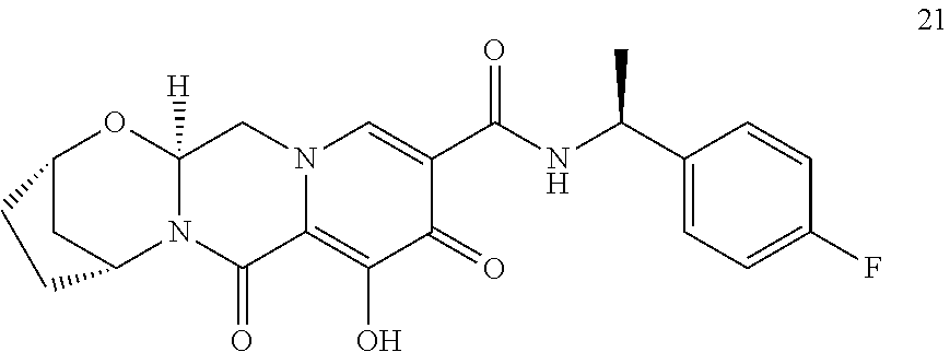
C1(C(NC(C2=CN3C(=C(O)C2=O)C(=O)N2C([H])(C3)OC3CC2CC3)=O)C)=CC=C(F)C=C1
